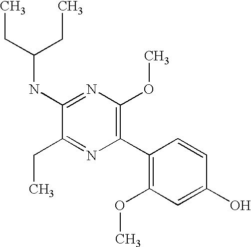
C1(NC(CC)CC)=NC(OC)=C(C2=C(OC)C=C(O)C=C2)N=C1CC
